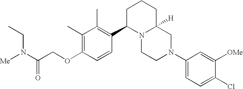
C1(C)=C(OCC(N([Me])CC)=O)C=CC(C2N3C([H])(CCC2)CN(C2=CC=C(Cl)C([OMe])=C2)CC3)=C1C
